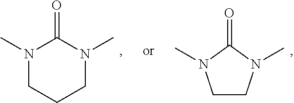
N1(C)CCCN(C)C1=O.CN1CCN(C)C1=O
